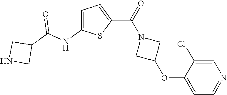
C1=C(NC(C2CNC2)=O)SC(C(N2CC(OC3=CC=NC=C3Cl)C2)=O)=C1
